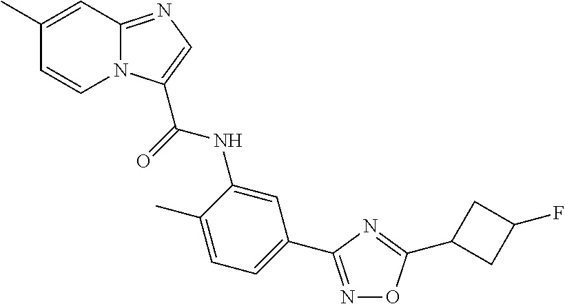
C1(C)=CC2=NC=C(C(=O)NC3=CC(C4=NOC(C5CC(F)C5)=N4)=CC=C3C)N2C=C1
